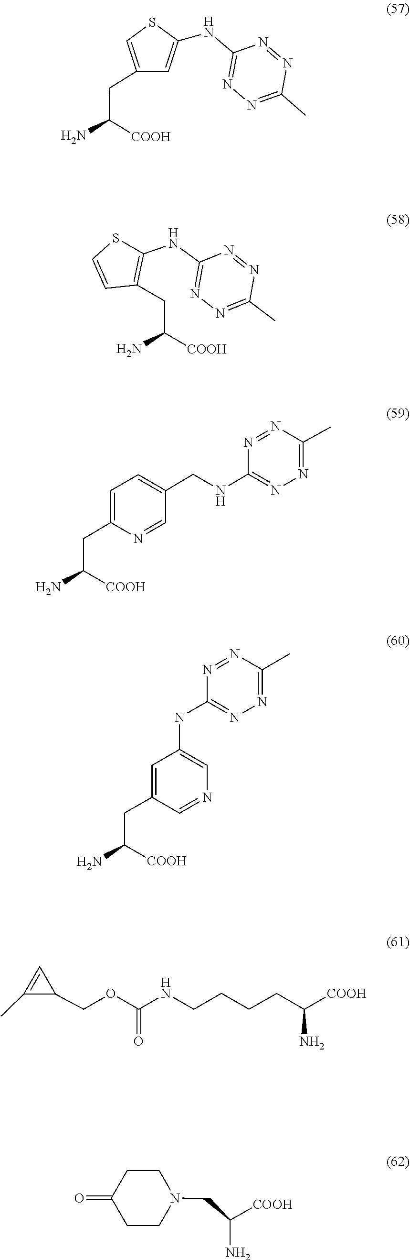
N1=NC(C)=NN=C1NC1=CC(CC(N)[COOH])=CS1.N1=C(C)N=NC(NC2=C(CC(N)[COOH])C=CS2)=N1.C1=C(CNC2=NN=C(C)N=N2)C=NC(CC(N)[COOH])=C1.C1=C(C)C1COC(NCCCCC(N)[COOH])=O.C1(=O)CCN(CC(N)[COOH])CC1.C1=NC=C(NC2=NN=C(C)N=N2)C=C1CC(N)[COOH]
